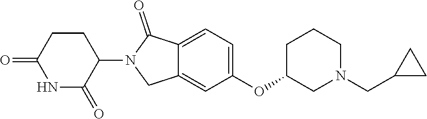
C12=CC(OC3CN(CC4CC4)CCC3)=CC=C1C(=O)N(C1CCC(=O)NC1=O)C2
